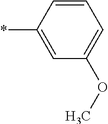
C1=CC(*)=CC(OC)=C1
